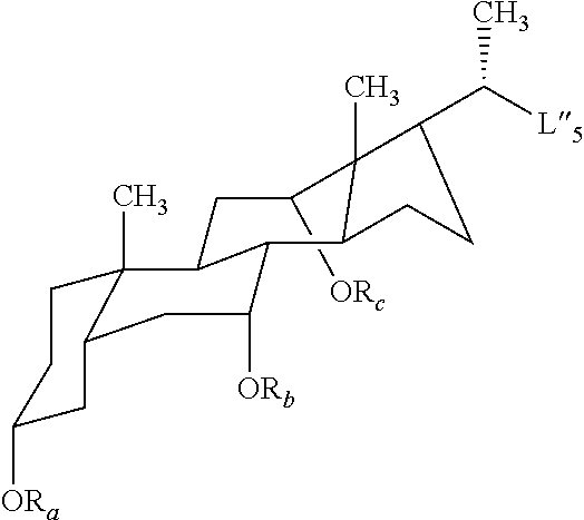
C1([ORc])CC2C3(C)C(CC([ORa])CC3)CC([ORb])C2C2C1(C)C(C(C)[L5])CC2
